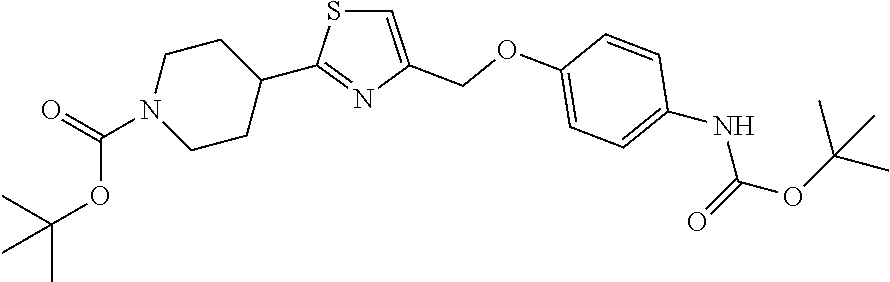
C1=C(COC2=CC=C(NC(OC(C)(C)C)=O)C=C2)N=C(C2CCN(C(OC(C)(C)C)=O)CC2)S1
